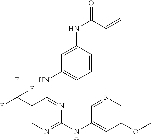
C1=C(C(F)(F)F)C(NC2=CC=CC(NC(C=C)=O)=C2)=NC(NC2=CC(OC)=CN=C2)=N1
